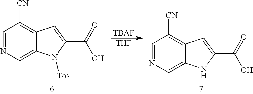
[TBAF].[THF].C1=NC=C2C(=C1[CN])C=C(C(O)=O)N2[Tos].C1=NC=C2C(=C1[CN])C=C(C(O)=O)N2
